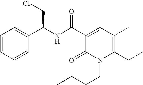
C1(C(NC(C2=CC(C)=C(CC)N(CCCC)C2=O)=O)CCl)=CC=CC=C1
